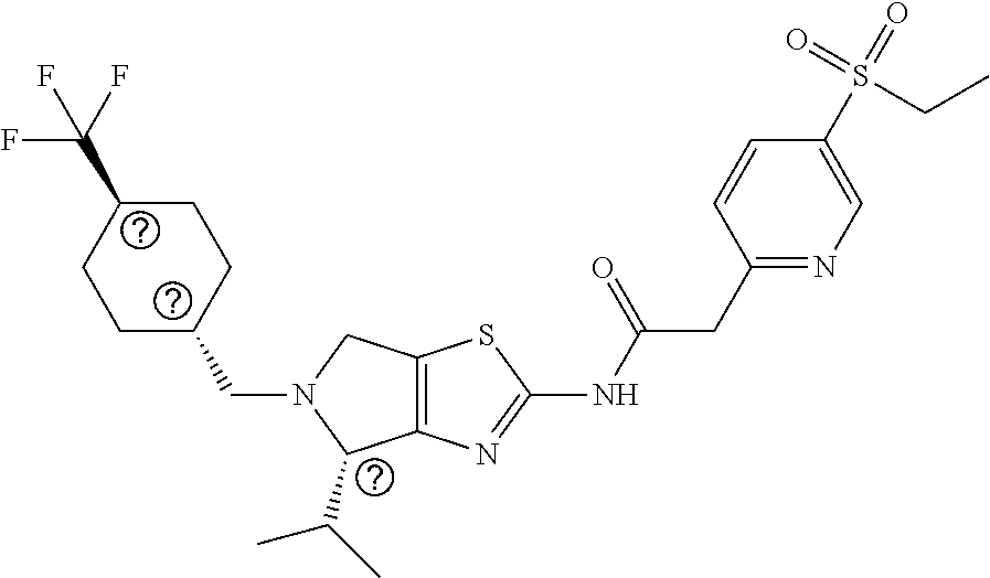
C1C(CN2C(C(C)C)C3=C(C2)SC(NC(CC2=NC=C(S(=O)(=O)CC)C=C2)=O)=N3)CCC(C(F)(F)F)C1
